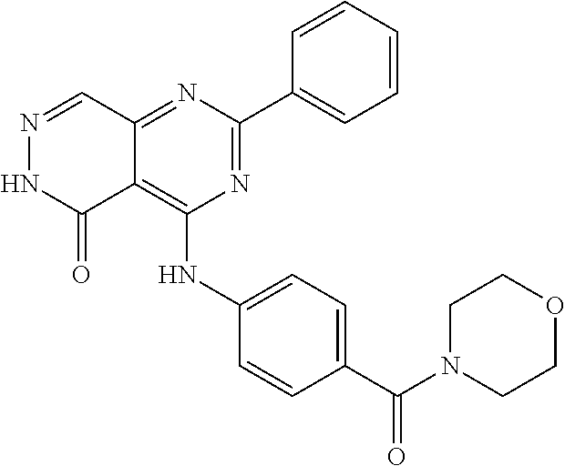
C12=NC(C3=CC=CC=C3)=NC(NC3=CC=C(C(N4CCOCC4)=O)C=C3)=C1C(=O)NN=C2
